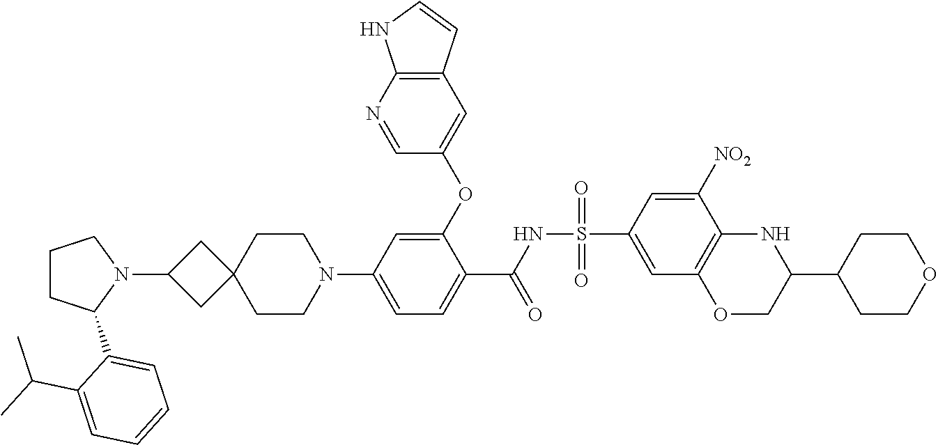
C12(CCN(C3=CC=C(C(=O)NS(C4=CC5=C(C([NO2])=C4)NC(C4CCOCC4)CO5)(=O)=O)C(OC4=CC5=C(N=C4)NC=C5)=C3)CC1)CC(N1CCCC1C1=CC=CC=C1C(C)C)C2
